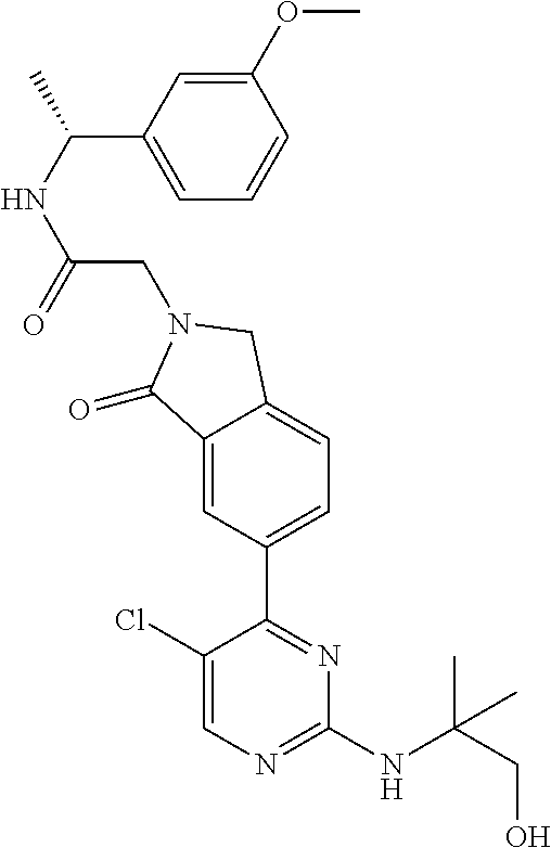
C1(Cl)=CN=C(NC(C)(CO)C)N=C1C1=CC=C2C(=C1)C(=O)N(CC(NC(C)C1=CC=CC(OC)=C1)=O)C2
